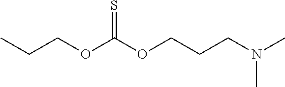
C(COC(OCCCN(C)C)=S)C
